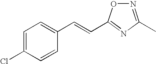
N1=C(C)N=C(C=CC2=CC=C(Cl)C=C2)O1
